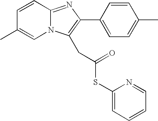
C1=CC2=NC(C3=CC=C(C)C=C3)=C(CC(=O)SC3=CC=CC=N3)N2C=C1C
